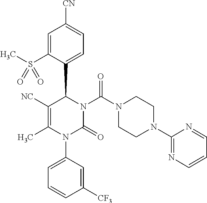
C1=C(S(C)(=O)=O)C(C2C([NC])=C(C)N(C3=CC=CC([CF3])=C3)C(=O)N2C(N2CCN(C3=NC=CC=N3)CC2)=O)=CC=C1[CN]
